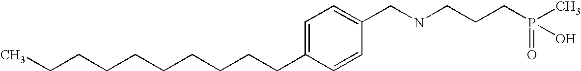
C(CCCCCCC1=CC=C(CNCCCP(=O)(C)O)C=C1)CCC
